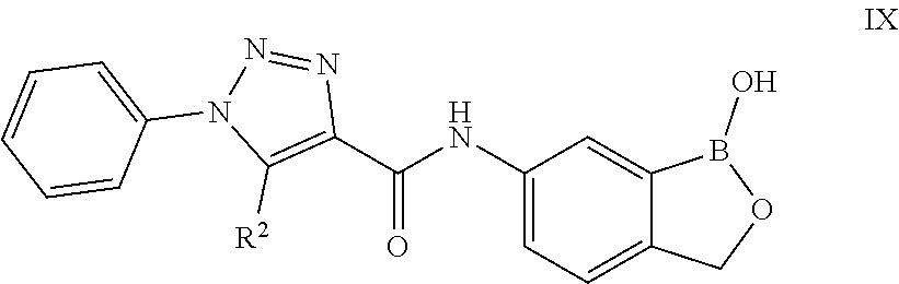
C1(NC(C2=C([R2])N(C3=CC=CC=C3)N=N2)=O)=CC=C2C(=C1)B(O)OC2
